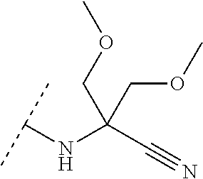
C(C(C#N)(NC(C)C)COC)OC
